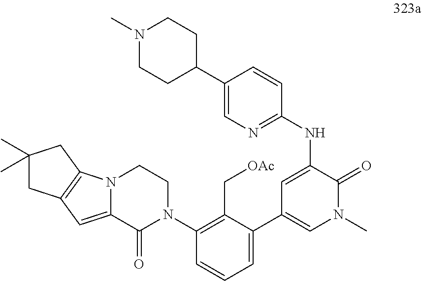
C1(NC2=CC(C3=CC=CC(N4CCN5C(=CC6=C5CC(C)(C)C6)C4=O)=C3C[OAc])=CN(C)C2=O)=NC=C(C2CCN(C)CC2)C=C1
